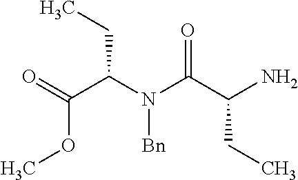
N(C(C(N)CC)=O)(C(CC)C(OC)=O)[Bn]
